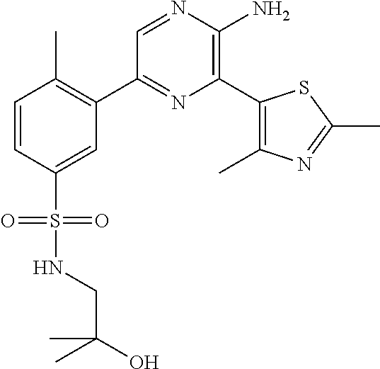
C1(C2=C(C)C=CC(S(=O)(=O)NCC(O)(C)C)=C2)=NC(C2=C(C)N=C(C)S2)=C(N)N=C1
